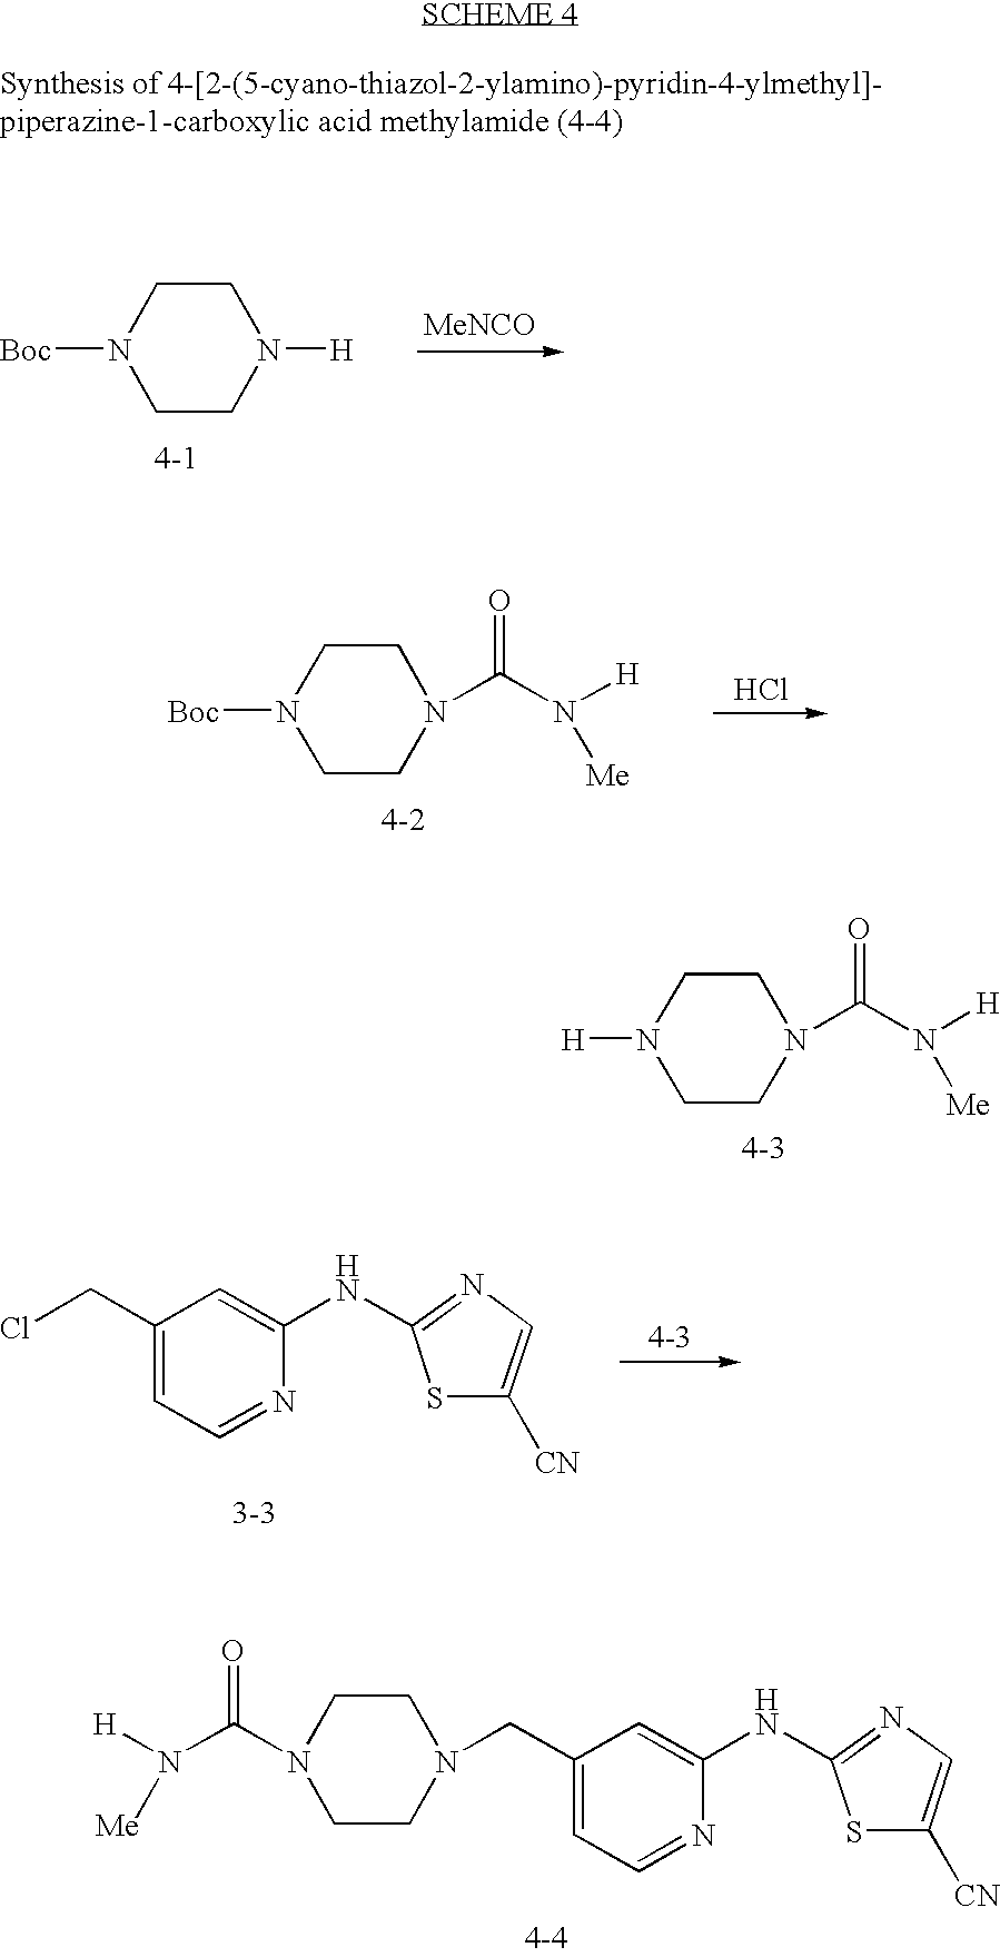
N1([H])CCN(C(N([H])[Me])=O)CC1.C1(CN2CCN(C(N([H])[Me])=O)CC2)=CC=NC(NC2=NC=C([CN])S2)=C1.N1([Boc])CCN([H])CC1.[MeNCO].N1([Boc])CCN(C(N([H])[Me])=O)CC1.Cl.C1(CCl)=CC=NC(NC2=NC=C([CN])S2)=C1
